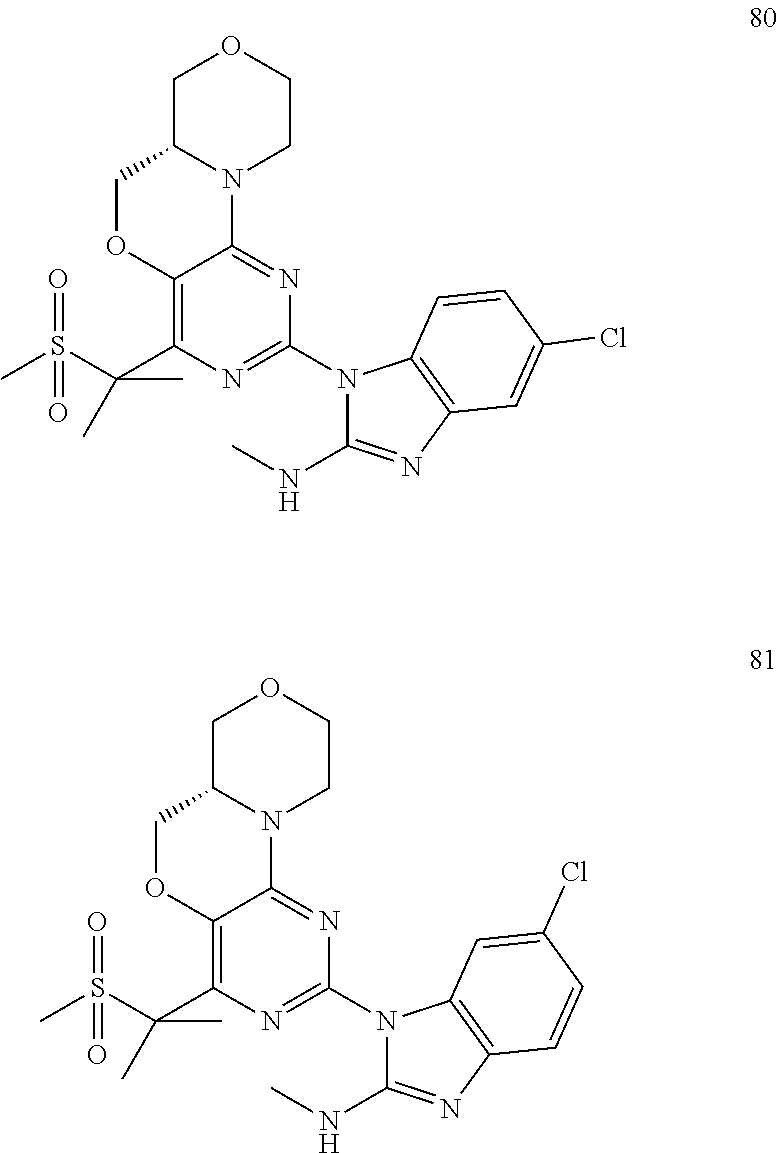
C1C2N(CCO1)C1=NC(N3C(NC)=NC4=C3C=CC(Cl)=C4)=NC(C(S(C)(=O)=O)(C)C)=C1OC2.C1C2N(CCO1)C1=NC(N3C(NC)=NC4=C3C=C(Cl)C=C4)=NC(C(S(C)(=O)=O)(C)C)=C1OC2
